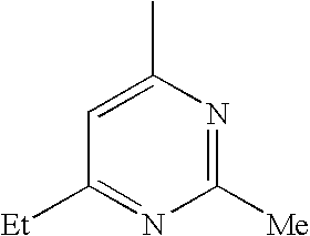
[Et]C1=NC([Me])=NC(C)=C1
